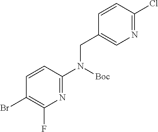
C1=CC(N(CC2=CN=C(Cl)C=C2)[Boc])=NC(F)=C1Br
